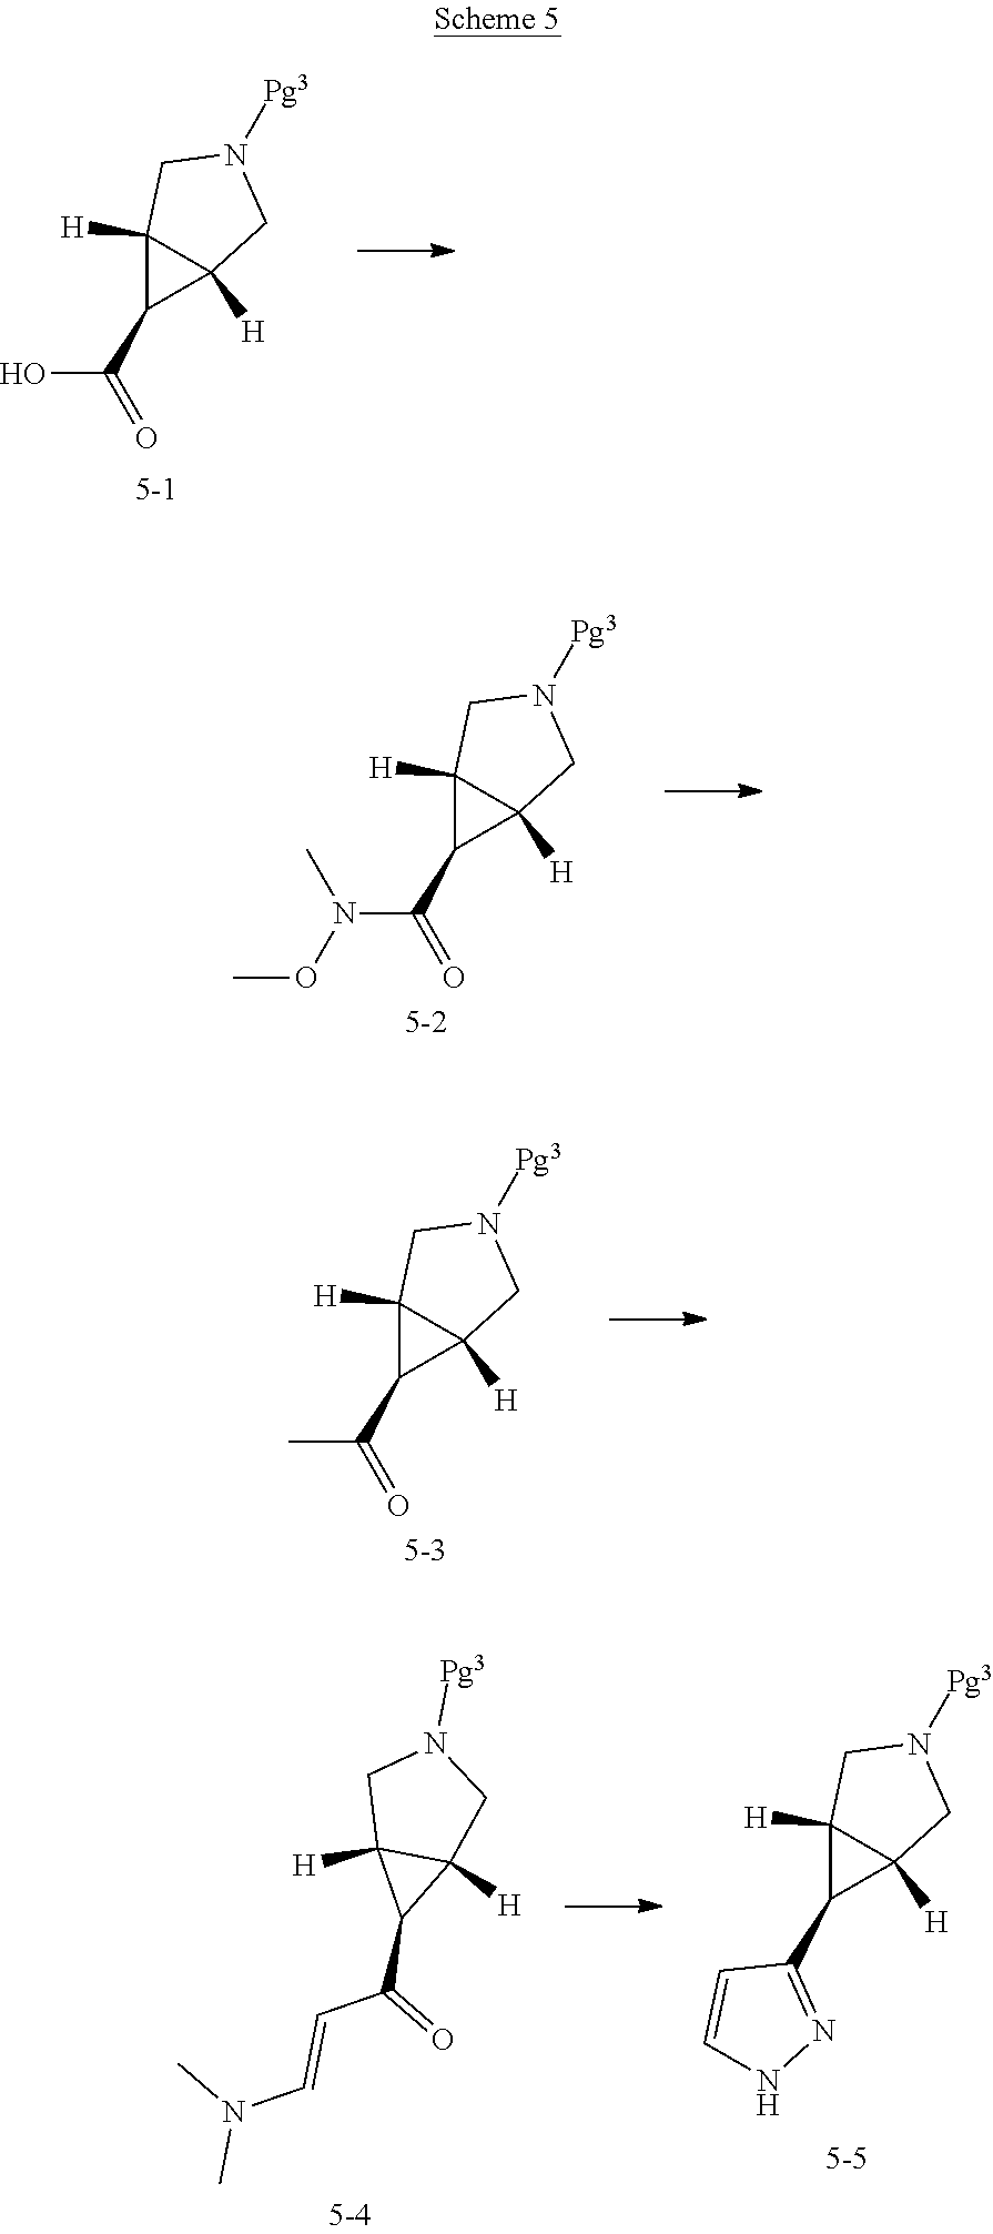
OC(C1C2([H])C1([H])CN([Pg3])C2)=O.N(C(C1C2([H])C1([H])CN([Pg3])C2)=O)(C)OC.CC(C1C2([H])C1([H])CN([Pg3])C2)=O.C1(C2C3([H])C2([H])CN([Pg3])C3)=NNC=C1.C(C(C1C2([H])C1([H])CN([Pg3])C2)=O)=CN(C)C
